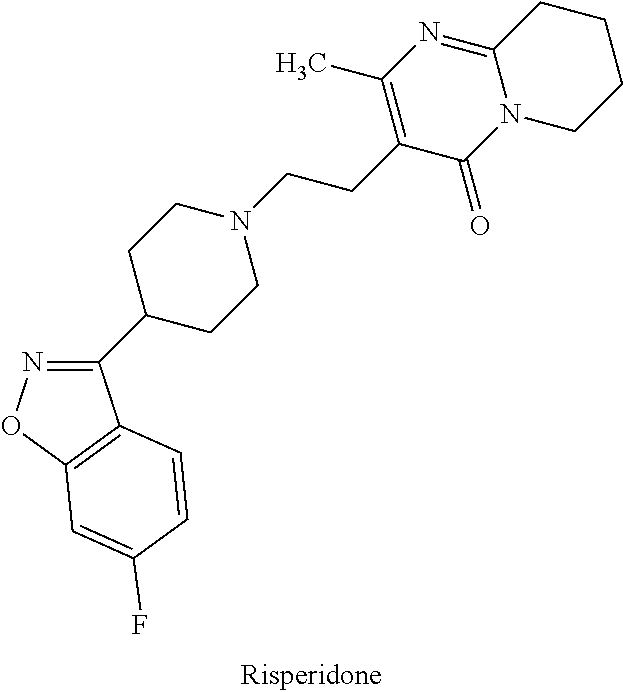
C1(C2CCN(CCC3=C(C)N=C4N(C3=O)CCCC4)CC2)=NOC2=C1C=CC(F)=C2
